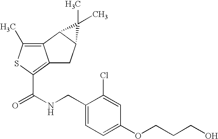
C12=C(C)SC(C(NCC3=CC=C(OCCCO)C=C3Cl)=O)=C1CC1C2C1(C)C
